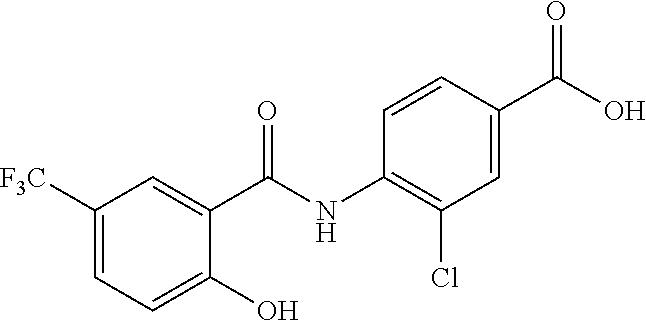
C1(O)=CC=C([F3C])C=C1C(NC1=C(Cl)C=C(C(O)=O)C=C1)=O
